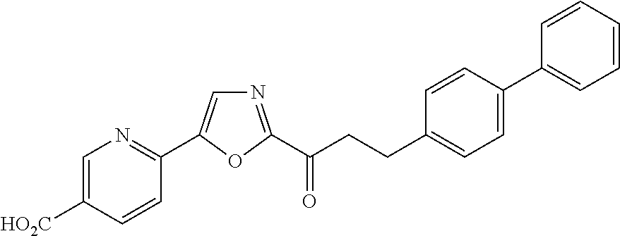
C1=C([HO2C])C=CC(C2=CN=C(C(CCC3=CC=C(C4=CC=CC=C4)C=C3)=O)O2)=N1
